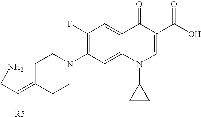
C(C([R5])=C1CCN(C2=C(F)C=C3C(=C2)N(C2CC2)C=C(C(O)=O)C3=O)CC1)N
